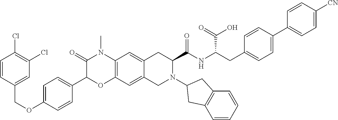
C1=CC(COC2=CC=C(C3OC4=C(N(C)C3=O)C=C3C(=C4)CN(C4CC5=C(C=CC=C5)C4)C(C(NC(CC4=CC=C(C5=CC=C([CN])C=C5)C=C4)C(=O)O)=O)C3)C=C2)=CC(Cl)=C1Cl
